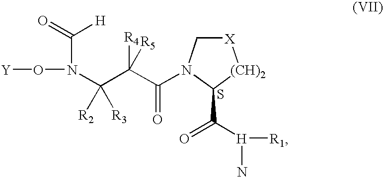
[X]1CN(C(C(C(N(O[Y])C(=O)[H])([R2])[R3])([R4])[R5])=O)C(C([H]([R1])N)=O)[(CH)2]1.S
